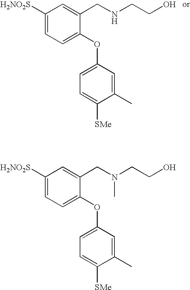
C1([H2NO2S])=CC=C(OC2=CC=C([SMe])C(C)=C2)C(CN(CCO)C)=C1.C1([H2NO2S])=CC=C(OC2=CC=C([SMe])C(C)=C2)C(CNCCO)=C1
